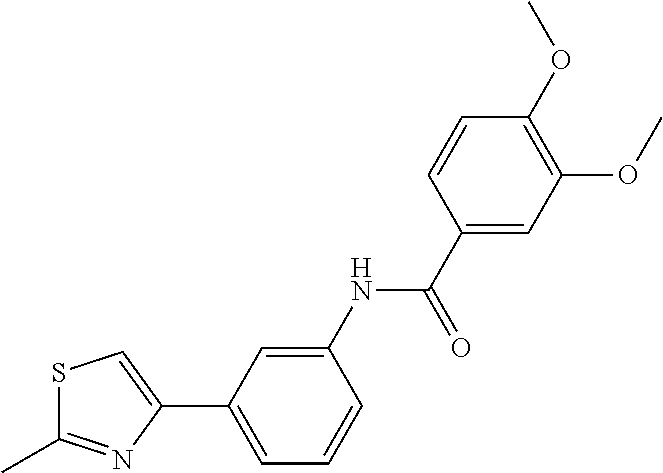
C1(C2=CC=CC(NC(C3=CC(OC)=C(OC)C=C3)=O)=C2)=CSC(C)=N1
